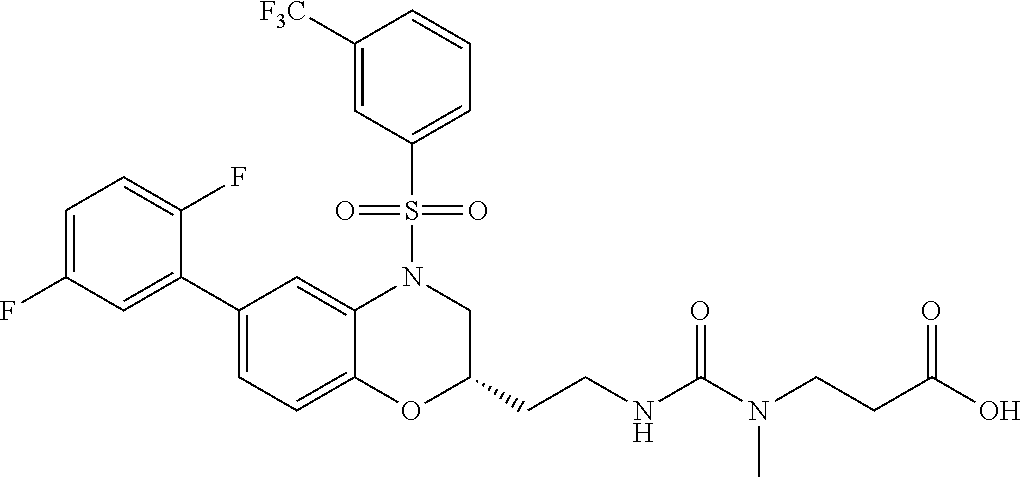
C1=C(F)C=C(C2=CC=C3C(=C2)N(S(C2=CC=CC([F3C])=C2)(=O)=O)CC(CCNC(N(CCC(O)=O)C)=O)O3)C(F)=C1
